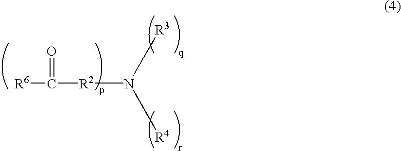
[R6]C(=O)[R2]N([R3])[R4]
